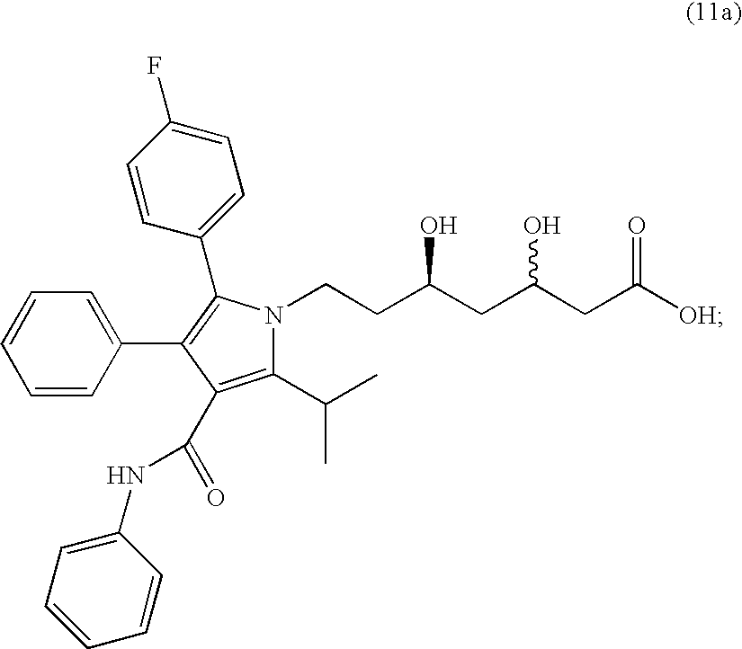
C1(C(C)C)=C(C(=O)NC2=CC=CC=C2)C(C2=CC=CC=C2)=C(C2=CC=C(F)C=C2)N1CCC(CC(CC([OH])=O)O)O
